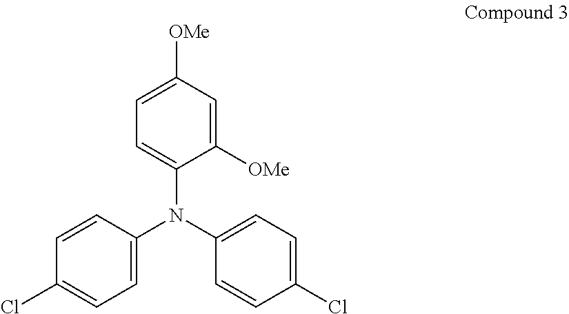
C1([OMe])=CC([OMe])=CC=C1N(C1=CC=C(Cl)C=C1)C1=CC=C(Cl)C=C1
